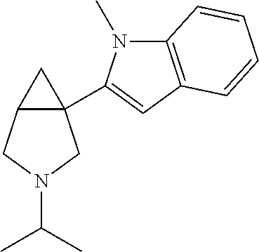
C12(C3=CC4=C(N3C)C=CC=C4)C(CN(C(C)C)C1)C2
